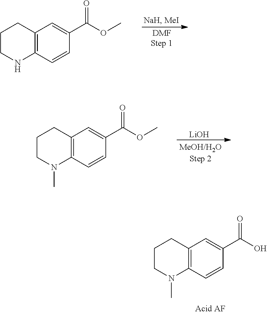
C12=C(C=CC(C(OC)=O)=C1)NCCC2.C12=C(C=CC(C(OC)=O)=C1)N(C)CCC2.[LiOH].C12=C(C=CC(C(O)=O)=C1)N(C)CCC2
